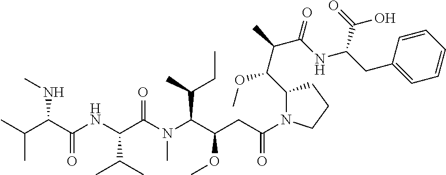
CC(C)C(NC)C(=O)NC(C(C)C)C(=O)N(C)C(C(CC)C)C(OC)CC(=O)N1C(C(OC)C(C(=O)NC(C(O)=O)CC2=CC=CC=C2)C)CCC1
